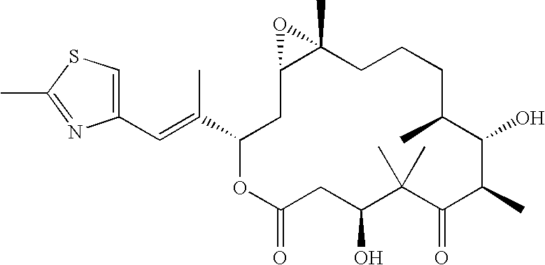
C12CC(C(=CC3=CSC(C)=N3)C)OC(=O)CC(O)C(C)(C)C(=O)C(C)C(O)C(C)CCCC1(C)O2
